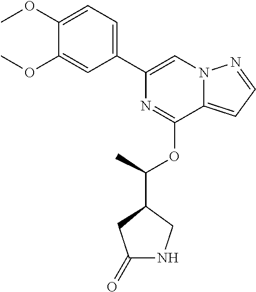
C1(C2=CN3C(=CC=N3)C(OC(C3CC(=O)NC3)C)=N2)=CC=C(OC)C(OC)=C1
